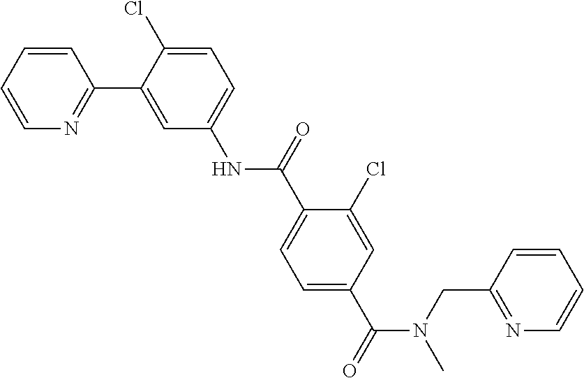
C1=CC=CN=C1C1=CC(NC(C2=CC=C(C(=O)N(CC3=NC=CC=C3)C)C=C2Cl)=O)=CC=C1Cl
